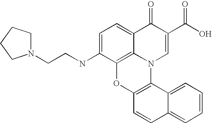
C12=C3C(=CC=C1NCCN1CCCC1)C(=O)C(C(O)=O)=CN3C1=C(O2)C=CC2=CC=CC=C12
